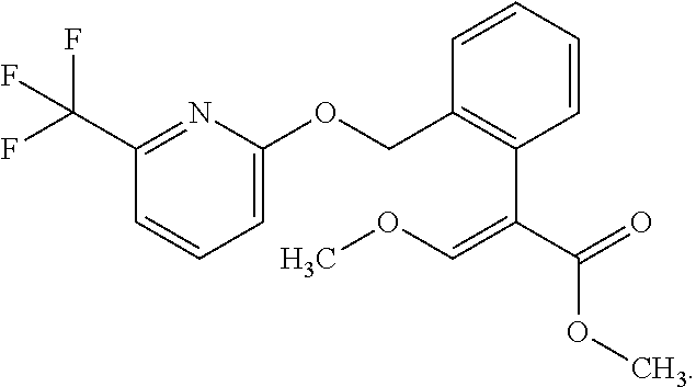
C1=CC=C(OCC2=C(C(C(=O)OC)=COC)C=CC=C2)N=C1C(F)(F)F
